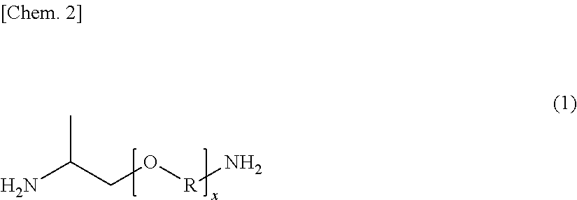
NC(CO[R]N)C
